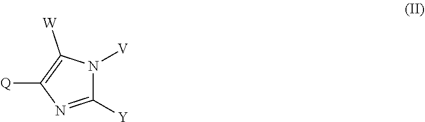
C1([Y])=NC([Q])=C([W])N1[V]
